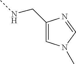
CNCC1=CN(C)C=N1
